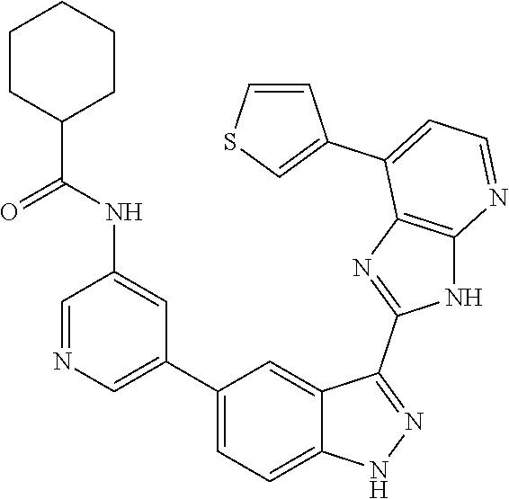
C1=NC=C(C2=CC=C3C(=C2)C(C2=NC4=C(N2)N=CC=C4C2=CSC=C2)=NN3)C=C1NC(=O)C1CCCCC1
